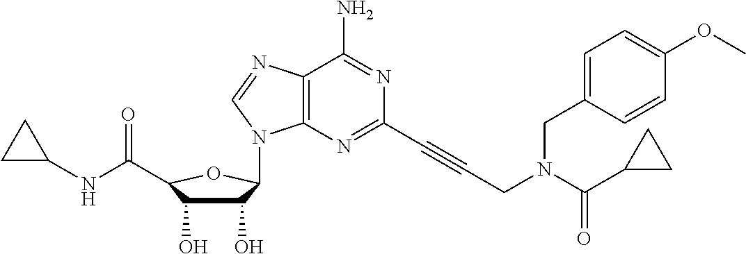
C1(O)C(O)C(C(NC2CC2)=O)OC1N1C2=C(C(N)=NC(C#CCN(CC3=CC=C(OC)C=C3)C(C3CC3)=O)=N2)N=C1
